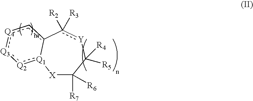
[X]1C([R7])([R6])C([R5])([R4])[Y]c([R2])([R3])-c2c[Q4]:[Q3]:[Q2]:[Q1]1-2
